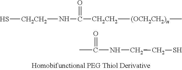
[CH2CH2]([(OCH2CH2)n]C)C(N[CH2CH2]S)=O.C(NCCS)(=O)C
